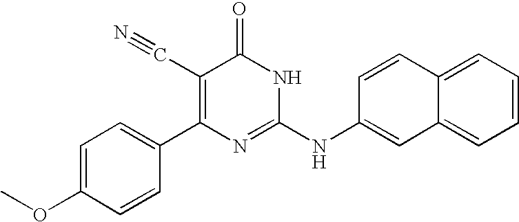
C1=CC(C2=C(C#N)C(=O)NC(NC3=CC4=CC=CC=C4C=C3)=N2)=CC=C1OC
